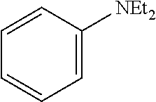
C1=CC([NEt2])=CC=C1
